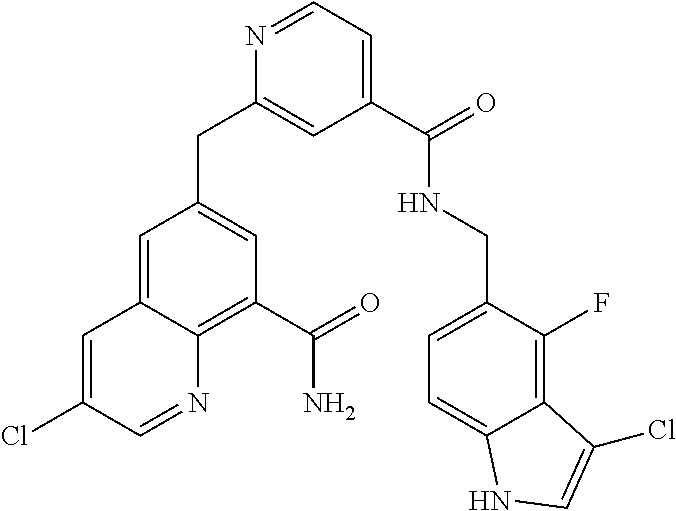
C1=C2C(=C(C(=O)N)C=C1CC1=CC(C(=O)NCC3=CC=C4C(=C3F)C(Cl)=CN4)=CC=N1)N=CC(Cl)=C2
